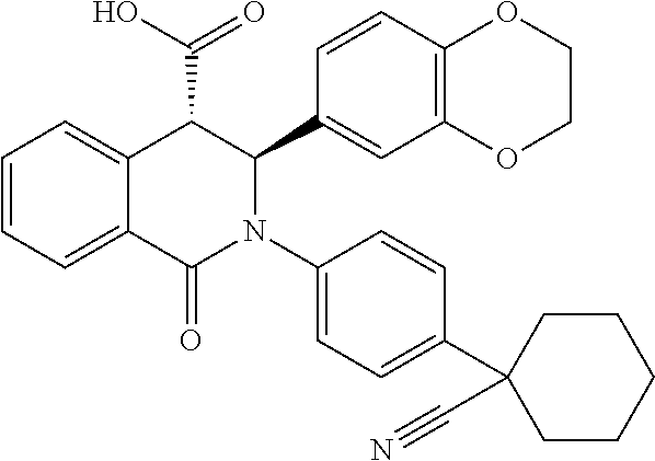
C1=CC=C2C(=C1)C(C(=O)O)C(C1=CC3=C(C=C1)OCCO3)N(C1=CC=C(C3(C#N)CCCCC3)C=C1)C2=O
